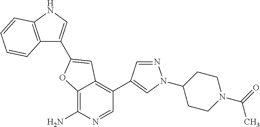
C12=C(N)N=CC(C3=CN(C4CCN(C(=O)C)CC4)N=C3)=C1C=C(C1=CNC3=C1C=CC=C3)O2
